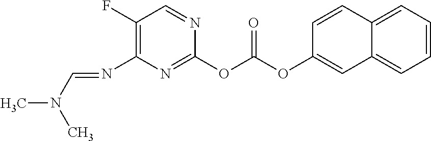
C1(F)=C(N=CN(C)C)N=C(OC(OC2=CC3=CC=CC=C3C=C2)=O)N=C1
